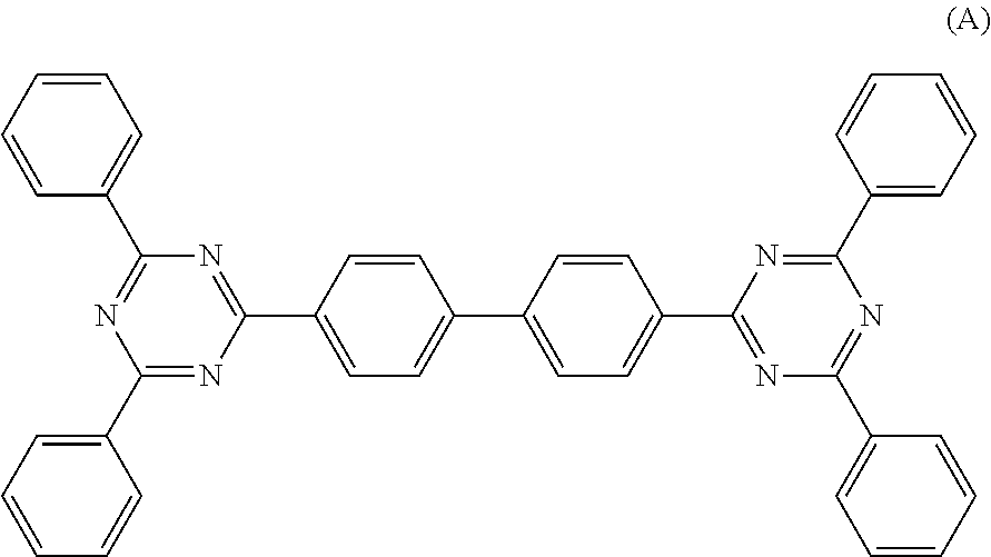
C1=CC=CC=C1C1=NC(C2=CC=CC=C2)=NC(C2=CC=C(C3=CC=C(C4=NC(C5=CC=CC=C5)=NC(C5=CC=CC=C5)=N4)C=C3)C=C2)=N1
